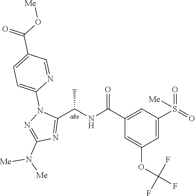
C1(C(=O)NC(C2=NC(N([Me])[Me])=NN2C2=CC=C(C(=O)O[Me])C=N2)C)=CC(S(=O)(=O)[Me])=CC(OC(F)(F)F)=C1
